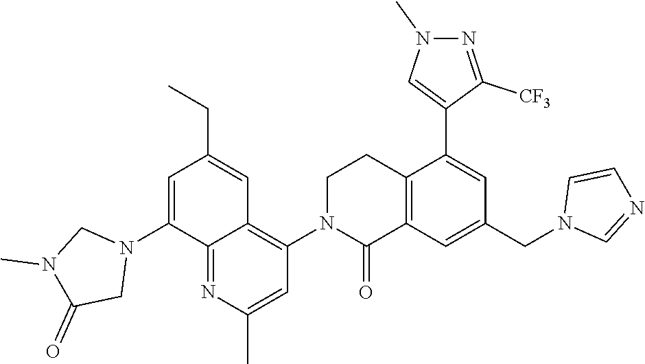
C12=C(C=C(CN3C=NC=C3)C=C1C1=CN(C)N=C1[CF3])C(=O)N(C1=C3C(=NC(C)=C1)C(N1CN(C)C(=O)C1)=CC(CC)=C3)CC2
